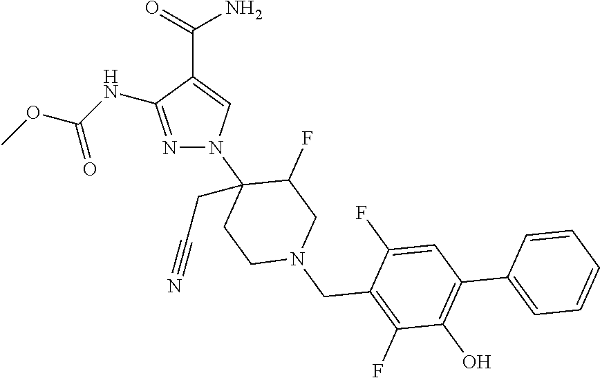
N1=C(NC(OC)=O)C(C(=O)N)=CN1C1(CC#N)CCN(CC2=C(F)C(O)=C(C3=CC=CC=C3)C=C2F)CC1F
